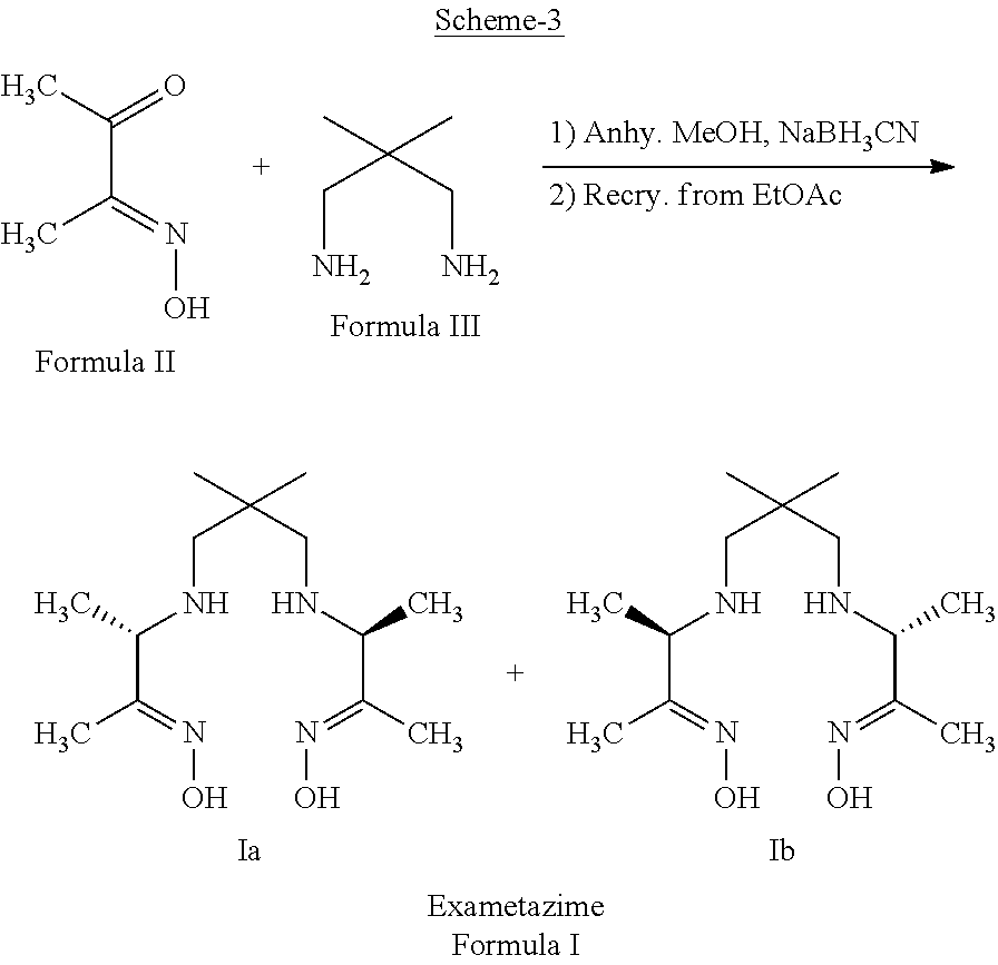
CC(=O)C(=NO)C.C(C(CN)(C)C)N.C(C(CNC(C)C(C)=NO)(C)C)NC(C)C(=NO)C.C(C(CNC(C)C(C)=NO)(C)C)NC(C)C(=NO)C
